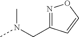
N1=C(CN(C)C)C=CO1
